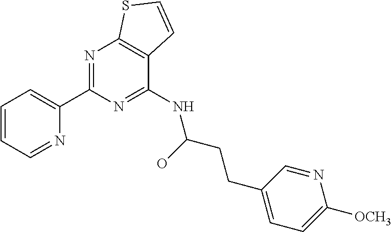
C1=CC=NC(C2=NC3=C(C(NC(O)CCC4=CC=C([OCH3])N=C4)=N2)C=CS3)=C1
